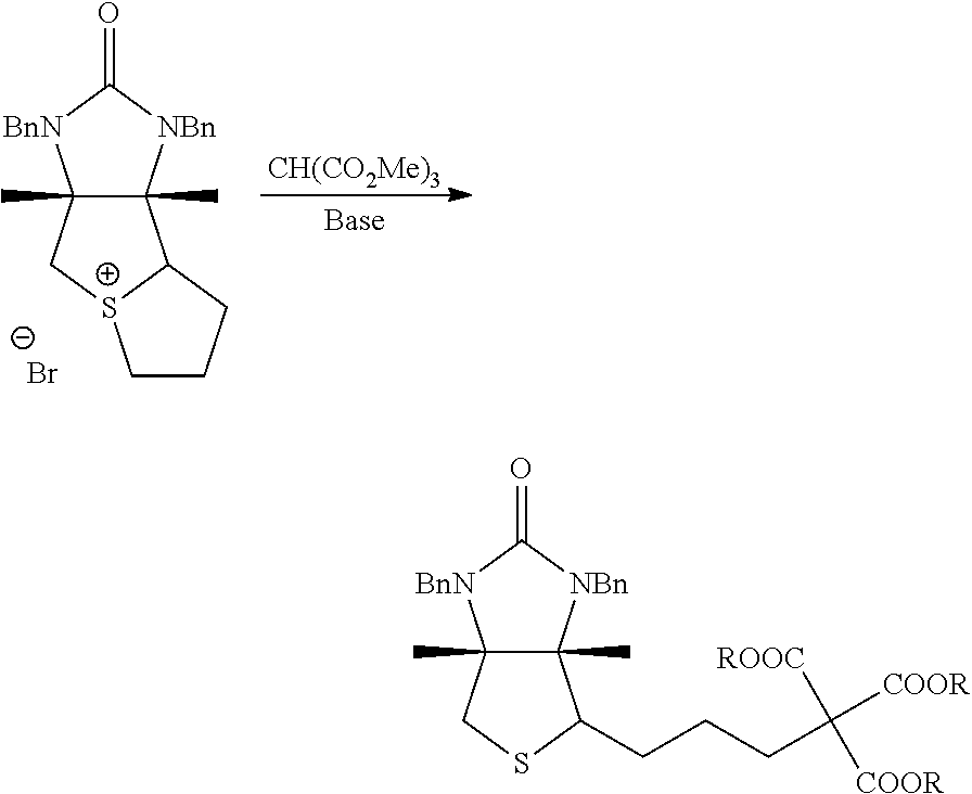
C12(C)C(C)(C(CCCC([COOR])([COOR])[ROOC])SC1)[NBn]C(=O)[BnN]2.C12(C)C(C)(C3[S+](C1)CCC3)[NBn]C(=O)[BnN]2.[Br-].[CH(CO2Me)3]
